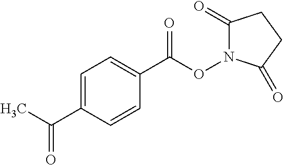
C1=C(C(C)=O)C=CC(C(ON2C(=O)CCC2=O)=O)=C1
